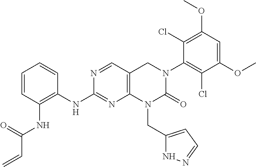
N(C(=O)C=C)C1=C(NC2=NC3=C(C=N2)CN(C2=C(Cl)C(OC)=CC(OC)=C2Cl)C(=O)N3CC2=CC=NN2)C=CC=C1
